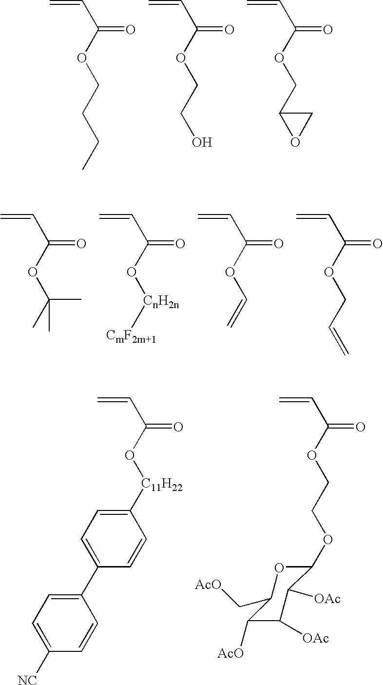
C=CC(OCCCC)=O.C=CC(OCCO)=O.C=CC(OCC1OC1)=O.C=CC(OC(C)(C)C)=O.C=CC(O[CnH2n][CmF2m+1])=O.C=CC(OC=C)=O.C=CC(OCC=C)=O.C=CC(O[C11H22]C1=CC=C(C2=CC=C([NC])C=C2)C=C1)=O.C=CC(OCCOC1OC(C[AcO])C([AcO])C([OAc])C1[OAc])=O
